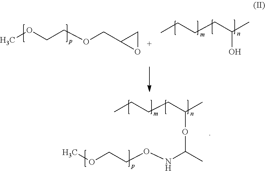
COCCOCC1OC1.CCCCC(C)O.CCCCC(C)OC(NOCCOC)C
